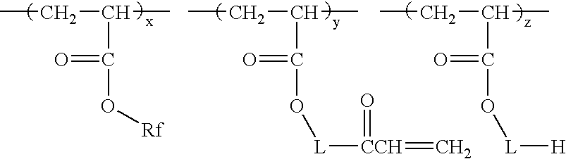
CCC(C)C(=O)O[Rf].CCC(C)C(=O)O[L][CCH](=O)=C.CCC(C)C(=O)O[L][H]
